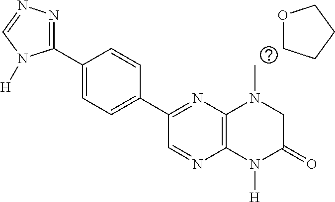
C1(C2=NN=CN2[H])=CC=C(C2=NC3=C(N=C2)N([H])C(=O)CN3C)C=C1.O1CCCC1
